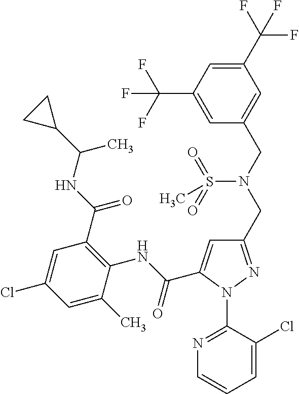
C(C1=CC(CN(CC2=CC(C(F)(F)F)=CC(C(F)(F)F)=C2)S(=O)(=O)C)=NN1C1=NC=CC=C1Cl)(NC1=C(C(NC(C2CC2)C)=O)C=C(Cl)C=C1C)=O
